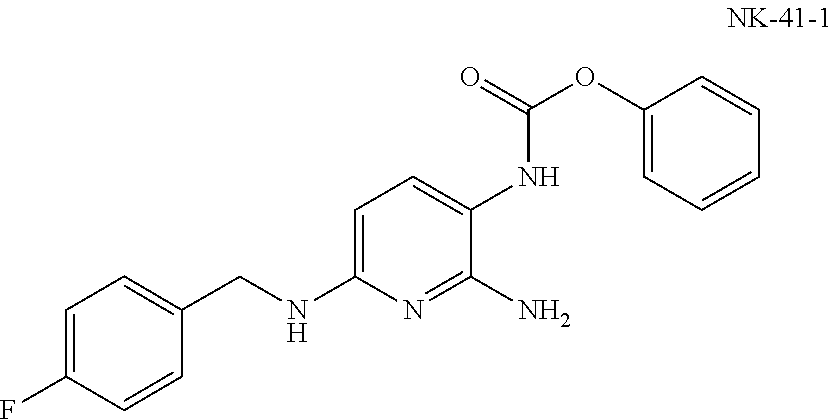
C(NC1=CC=C(NC(=O)OC2=CC=CC=C2)C(N)=N1)C1=CC=C(F)C=C1
